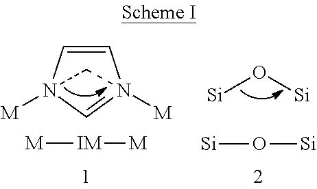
[Si]O[Si].[Si]O[Si].C1=CN2([M])=CN1([M])C2.[M][IM][M]
